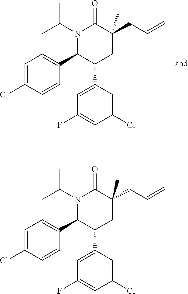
C1=C(Cl)C=CC(C2C(C3=CC(F)=CC(Cl)=C3)CC(C)(CC=C)C(=O)N2C(C)C)=C1.C1=C(Cl)C=CC(C2C(C3=CC(F)=CC(Cl)=C3)CC(C)(CC=C)C(=O)N2C(C)C)=C1
